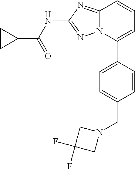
C12=NC(NC(C3CC3)=O)=NN1C(C1=CC=C(CN3CC(F)(F)C3)C=C1)=CC=C2
